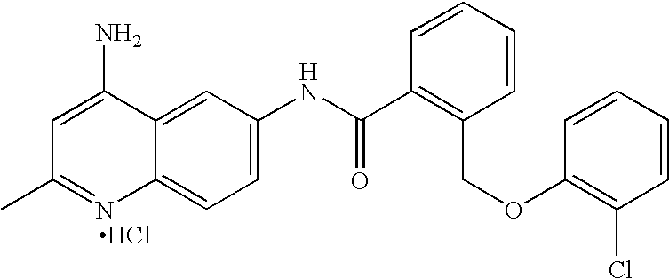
CC1=NC2=CC=C(NC(C3=C(COC4=C(Cl)C=CC=C4)C=CC=C3)=O)C=C2C(N)=C1.Cl
